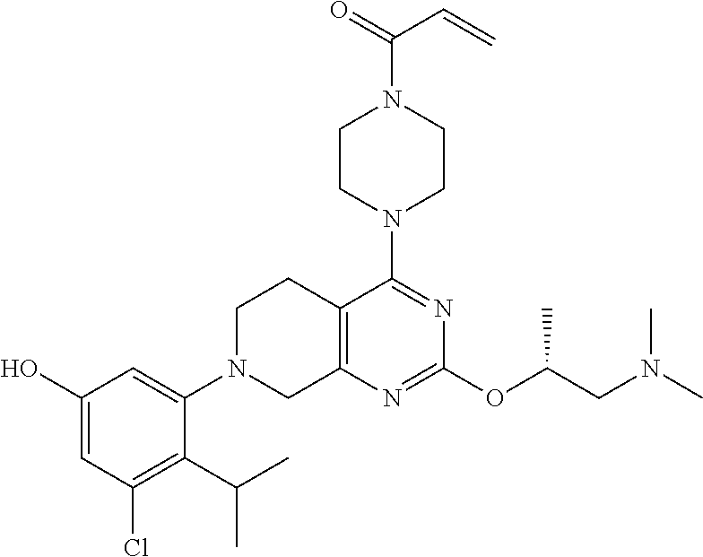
C12=C(N=C(OC(CN(C)C)C)N=C1N1CCN(C(=O)C=C)CC1)CN(C1=CC(O)=CC(Cl)=C1C(C)C)CC2
